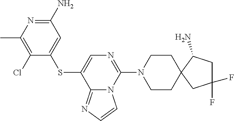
C1(C)=C(Cl)C(SC2=CN=C(N3CCC4(CC3)CC(F)(F)CC4N)N3C2=NC=C3)=CC(N)=N1
